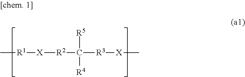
C[R1][X][R2]C([R3][X]C)([R5])[R4]
